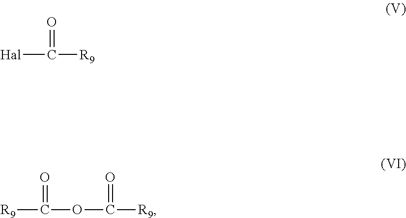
[Hal]C(=O)[R9].C(=O)([R9])OC([R9])=O
